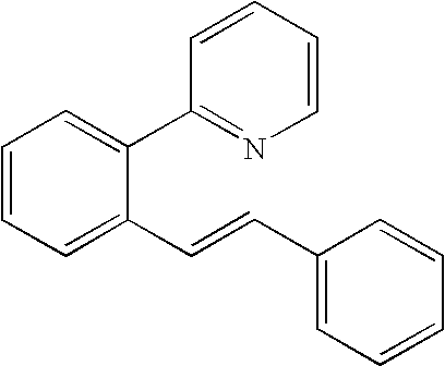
C1=CC=C(C=CC2=CC=CC=C2)C(C2=NC=CC=C2)=C1
